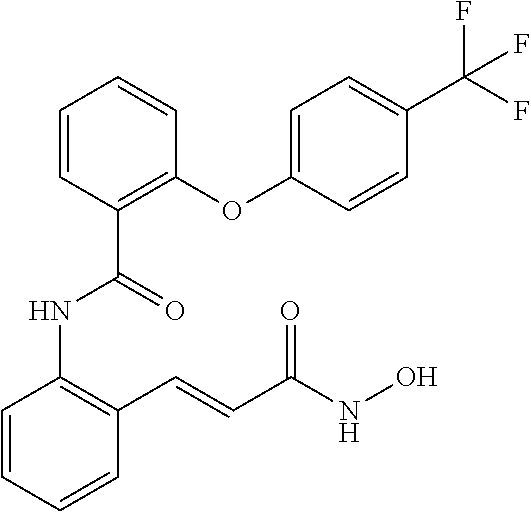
C1=CC=CC(C=CC(NO)=O)=C1NC(C1=C(OC2=CC=C(C(F)(F)F)C=C2)C=CC=C1)=O
